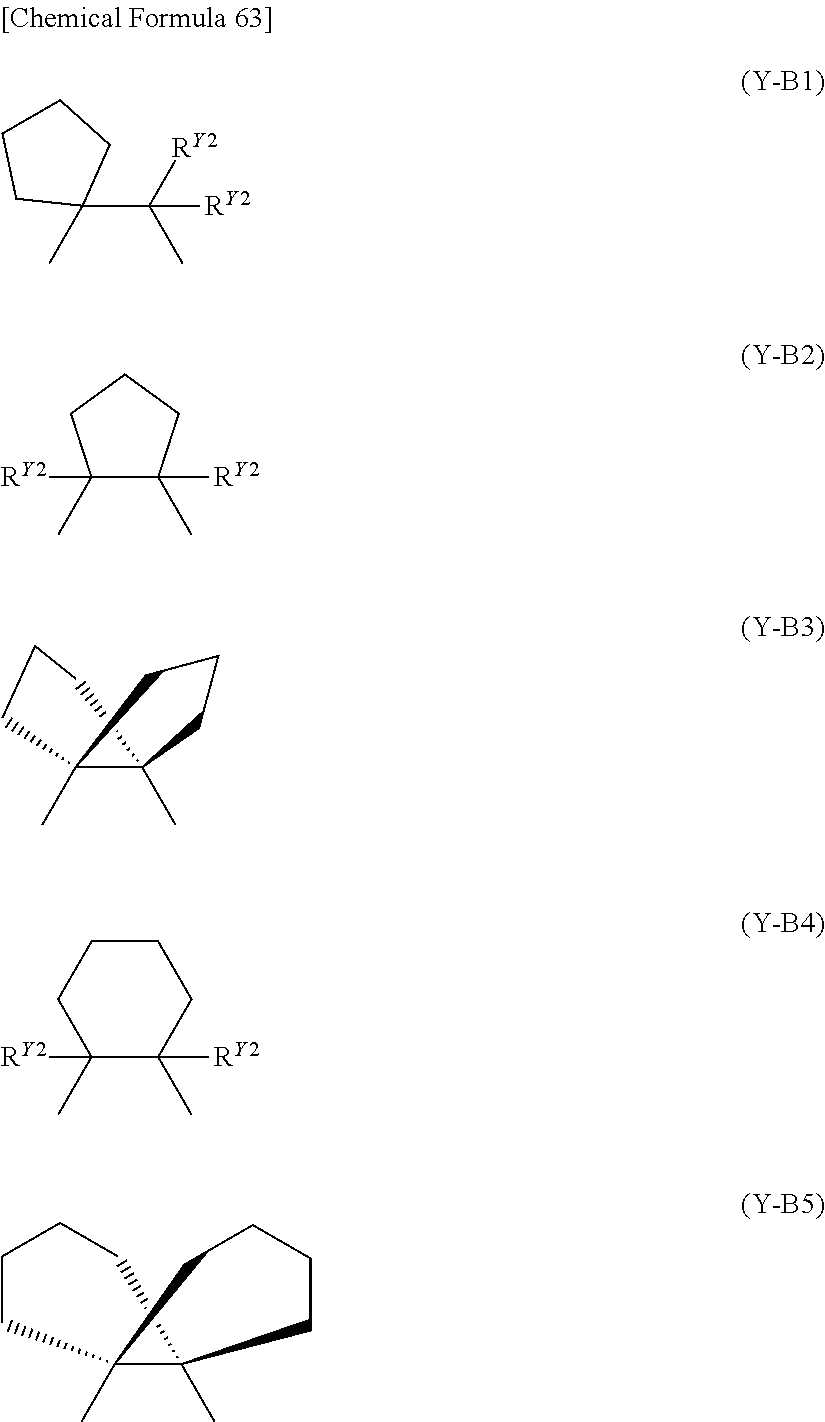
C1(C([RY2])(C)[RY2])(C)CCCC1.C1([RY2])(C)C([RY2])(C)CCC1.C12(C)CCCC1(C)CCC2.C1CCC(C)([RY2])C(C)([RY2])C1.C12(C)C(C)(CCCC1)CCCC2
